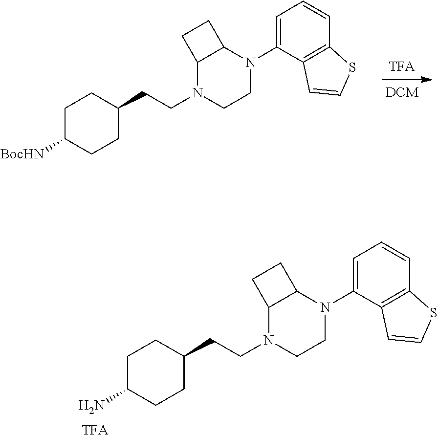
N1(CCC2CCC([BocHN])CC2)CCN(C2=CC=CC3=C2C=CS3)C2C1CC2.N1(CCC2CCC(N)CC2)CCN(C2=CC=CC3=C2C=CS3)C2C1CC2.[TFA]
